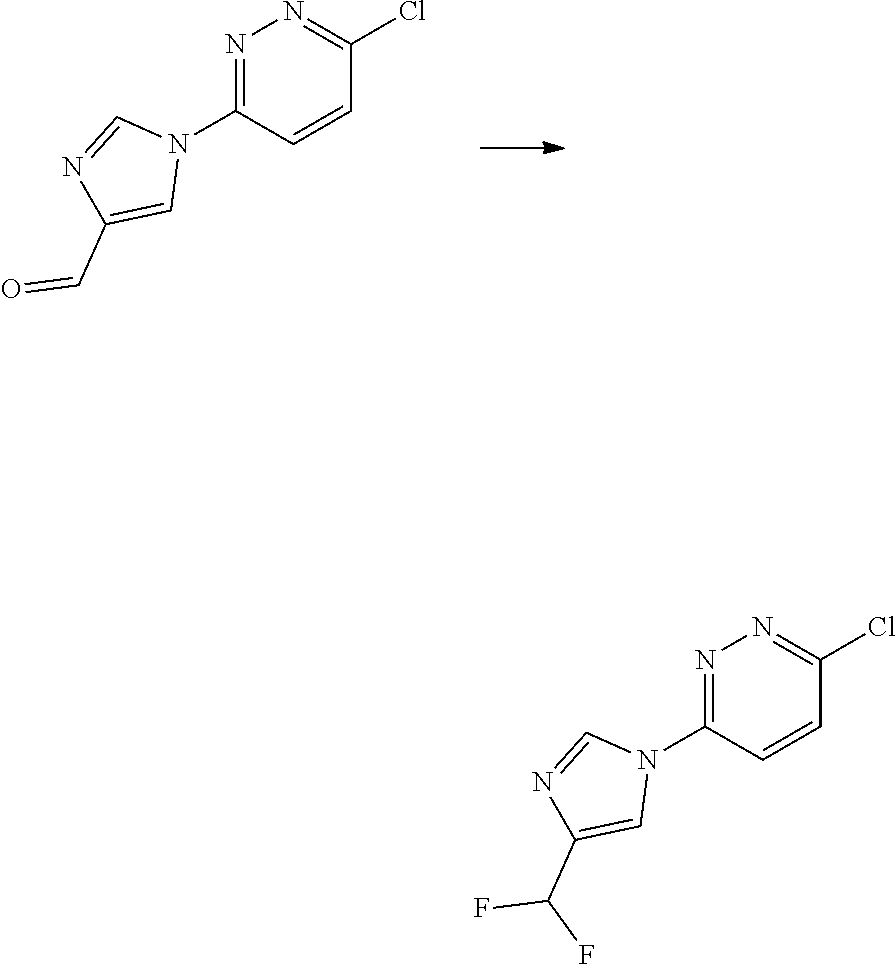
N1=C(N2C=NC(C=O)=C2)C=CC(Cl)=N1.N1=C(N2C=NC(C(F)F)=C2)C=CC(Cl)=N1
